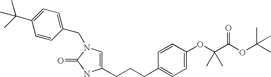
C1=C(CCCC2=CC=C(OC(C(OC(C)(C)C)=O)(C)C)C=C2)NC(=O)N1CC1=CC=C(C(C)(C)C)C=C1
